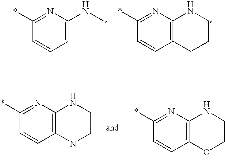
C1(*)=NC(NC)=CC=C1.C1(*)=NC2=C(C=C1)CCCN2.C1(*)=NC2=C(C=C1)N(C)CCN2.C1(*)=NC2=C(C=C1)OCCN2
